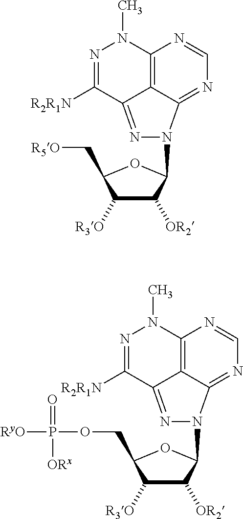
C12=C3C(=NC=N1)N(C1C([OR2])C([R3O])C(C[R5O])O1)N=C3C([R2R1N])=NN2C.C12=C3C(=NC=N1)N(C1C([OR2])C([R3O])C(COP(=O)([ORx])[RyO])O1)N=C3C([R2R1N])=NN2C
